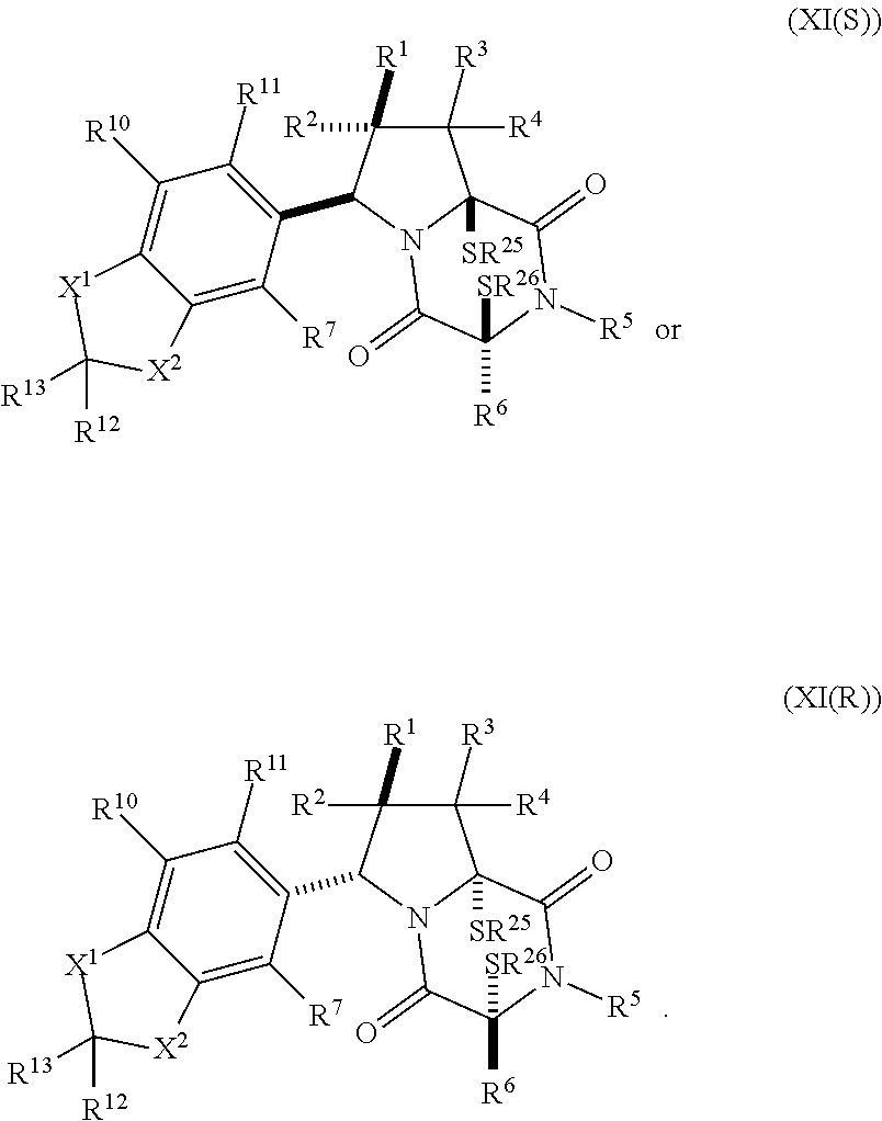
C1([R3])([R4])C([R2])([R1])C(C2=C([R11])C([R10])=C3C(=C2[R7])[X2]C([R13])([R12])[X1]3)N2C1([SR25])C(=O)N([R5])C([R6])([SR26])C2=O.C1([R3])([R4])C([R2])([R1])C(C2=C([R11])C([R10])=C3C(=C2[R7])[X2]C([R13])([R12])[X1]3)N2C1([SR25])C(=O)N([R5])C([R6])([SR26])C2=O
